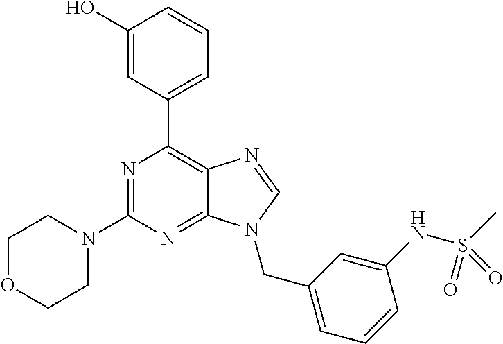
N1=C(N2CCOCC2)N=C2C(=C1C1=CC=CC(O)=C1)N=CN2CC1=CC=CC(NS(C)(=O)=O)=C1
